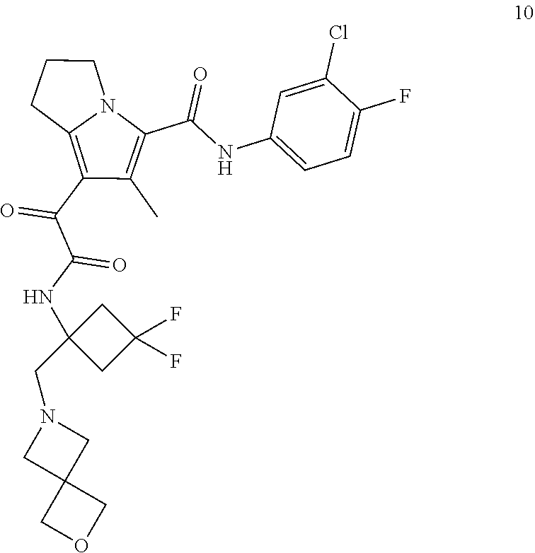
C(C1=C(C)C(C(C(NC2(CN3CC4(C3)COC4)CC(F)(F)C2)=O)=O)=C2N1CCC2)(=O)NC1=CC=C(F)C(Cl)=C1
